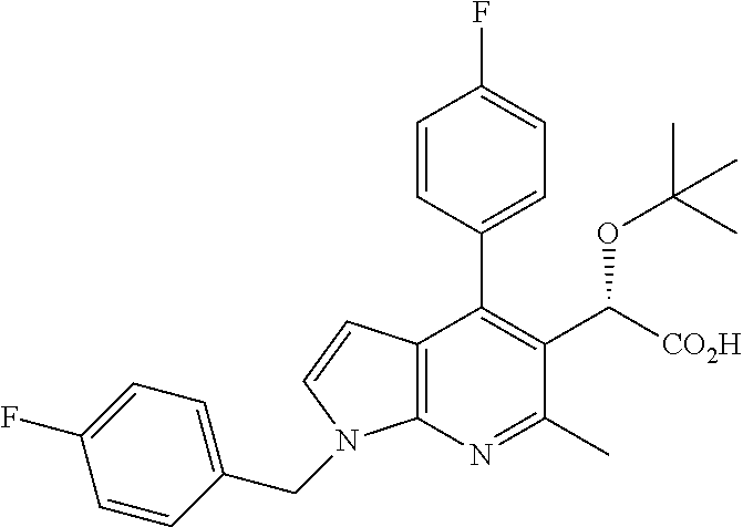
C12=C(N=C(C)C(C([CO2H])OC(C)(C)C)=C1C1=CC=C(F)C=C1)N(CC1=CC=C(F)C=C1)C=C2
